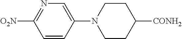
C1=CC(N2CCC([CONH2])CC2)=CN=C1[O2N]
